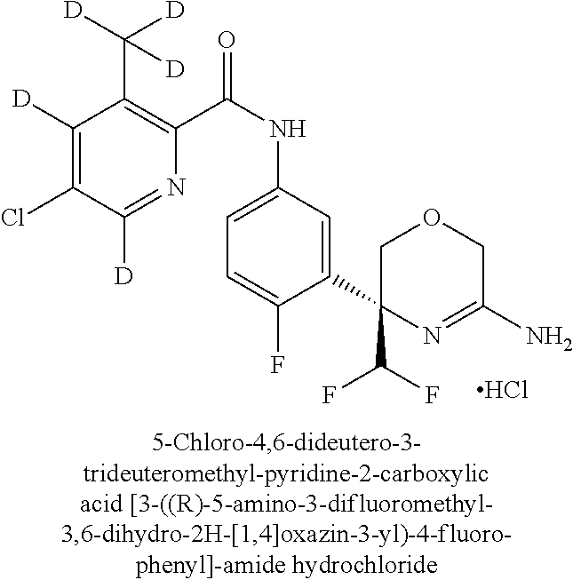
Cl.C1(C(F)F)(C2=CC(NC(=O)C3=C(C([D])([D])[D])C([D])=C(Cl)C([D])=N3)=CC=C2F)N=C(N)COC1
